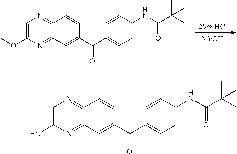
[MeOH].[25% HCl].C1=C(OC)N=C2C(=N1)C=CC(C(C1=CC=C(NC(=O)C(C)(C)C)C=C1)=O)=C2.C1=C(O)N=C2C(=N1)C=CC(C(C1=CC=C(NC(=O)C(C)(C)C)C=C1)=O)=C2
